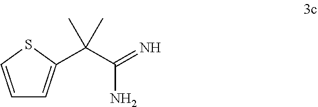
C1=CSC(C(C(=N)N)(C)C)=C1
